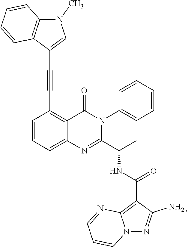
C1=CC=C2C(=C1C#CC1=CN(C)C3=C1C=CC=C3)C(=O)N(C1=CC=CC=C1)C(C(C)NC(=O)C1=C3N(N=C1N)C=CC=N3)=N2
